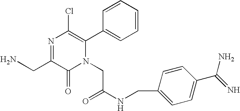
C(C1=NC(Cl)=C(C2=CC=CC=C2)N(CC(NCC2=CC=C(C(=N)N)C=C2)=O)C1=O)N
